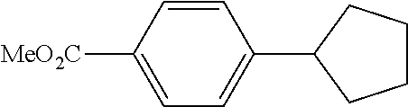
[MeO2C]C1=CC=C(C2CCCC2)C=C1
